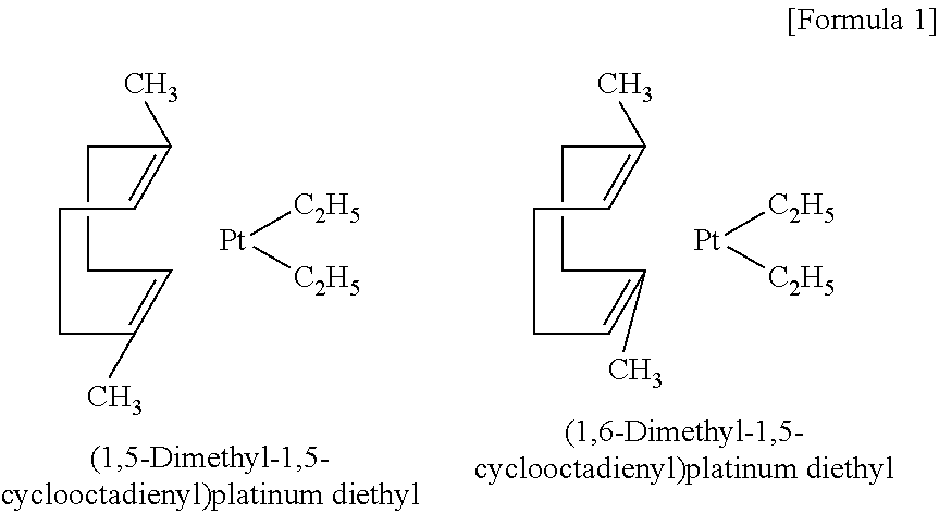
C1C(C)=CCCC(C)=CC1.[Pt]([C2H5])[C2H5].C1C(C)=CCCC=C(C)C1.[Pt]([C2H5])[C2H5]
